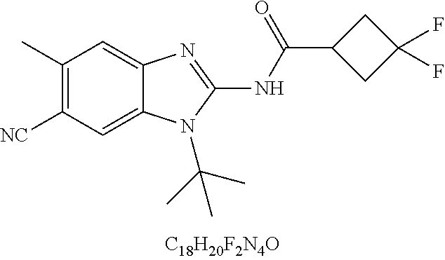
C1(C)=C([CN])C=C2C(=C1)N=C(NC(C1CC(F)(F)C1)=O)N2C(C)(C)C
